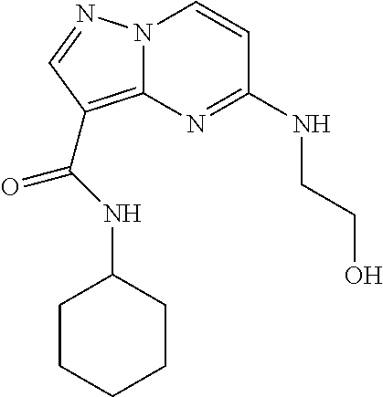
N12C(=C(C(NC3CCCCC3)=O)C=N1)N=C(NCCO)C=C2
